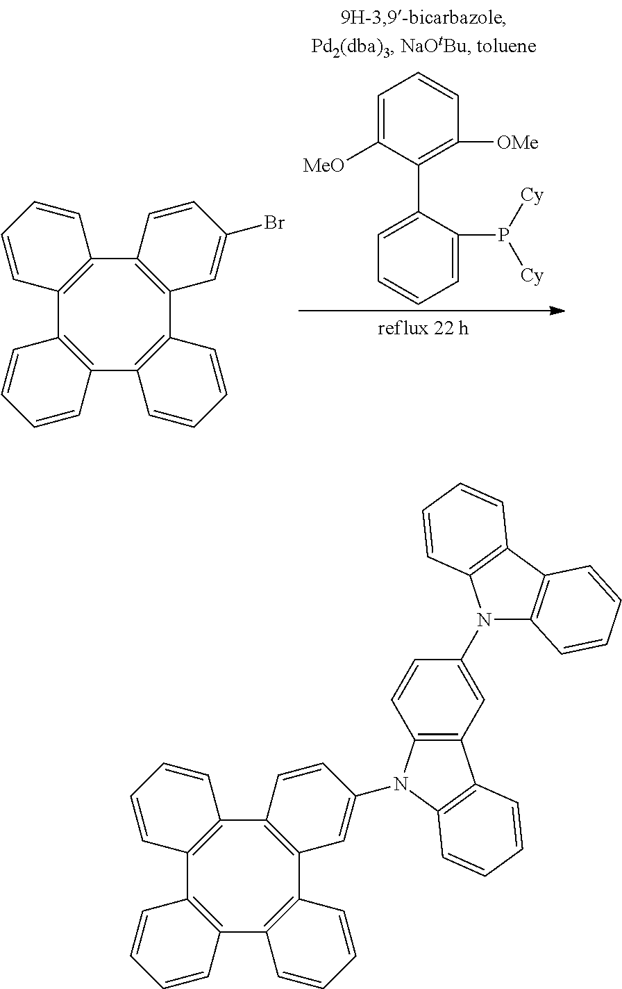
C12=C(C3=C(C4=C(C5=C1C=CC=C5)C=CC=C4)C=C(Br)C=C3)C=CC=C2.C1=C([MeO])C(C2=CC=CC=C2P([Cy])[Cy])=C([OMe])C=C1.C12=C(C3=C(C4=C(C5=C1C=CC=C5)C=CC=C4)C=C(N1C4=C(C=C(N5C6=C(C7=C5C=CC=C7)C=CC=C6)C=C4)C4=C1C=CC=C4)C=C3)C=CC=C2
